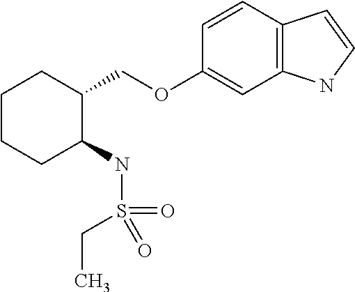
C1CCC(NS(CC)(=O)=O)C(COC2=CC3=C(C=C2)C=CN3)C1
